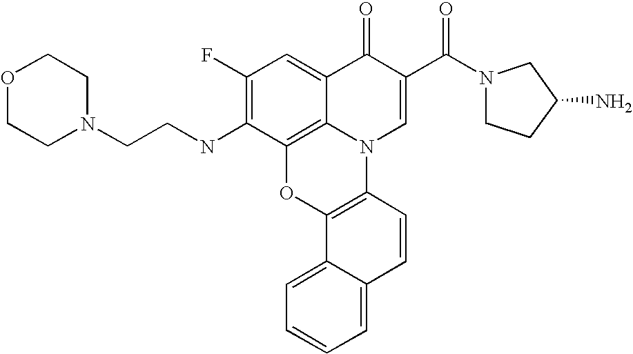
C1(F)=C(NCCN2CCOCC2)C2=C3C(=C1)C(=O)C(C(N1CCC(N)C1)=O)=CN3C1=C(O2)C2=CC=CC=C2C=C1
